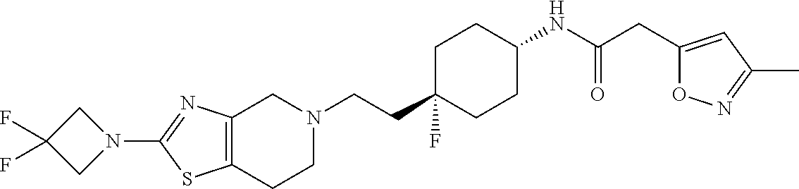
C12=C(CCN(CCC3(F)CCC(NC(CC4=CC(C)=NO4)=O)CC3)C1)SC(N1CC(F)(F)C1)=N2
